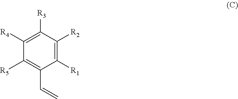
C1([R1])=C([R2])C([R3])=C([R4])C([R5])=C1C=C
